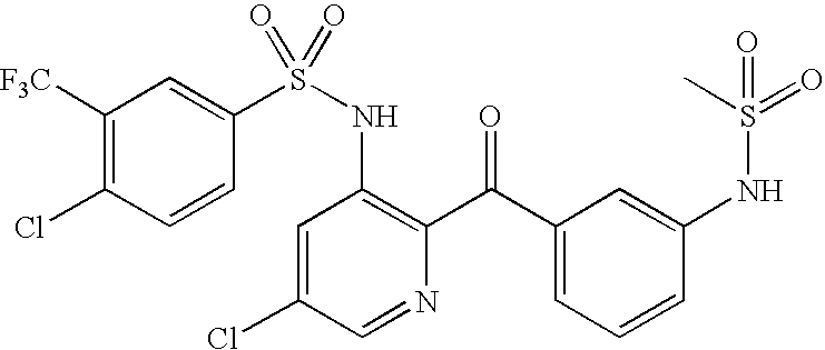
C1([F3C])=C(Cl)C=CC(S(NC2=C(C(C3=CC=CC(NS(C)(=O)=O)=C3)=O)N=CC(Cl)=C2)(=O)=O)=C1
